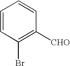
C1(Br)=C([CHO])C=CC=C1
